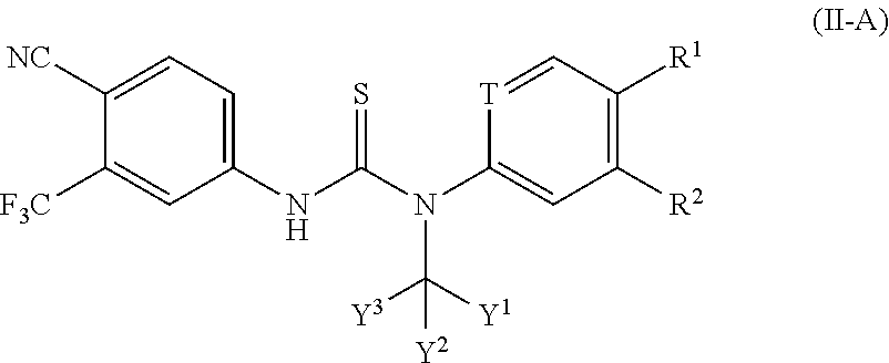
C1([NC])=CC=C(NC(N(C2=CC([R2])=C([R1])C=[T]2)C([Y1])([Y3])[Y2])=S)C=C1[F3C]
